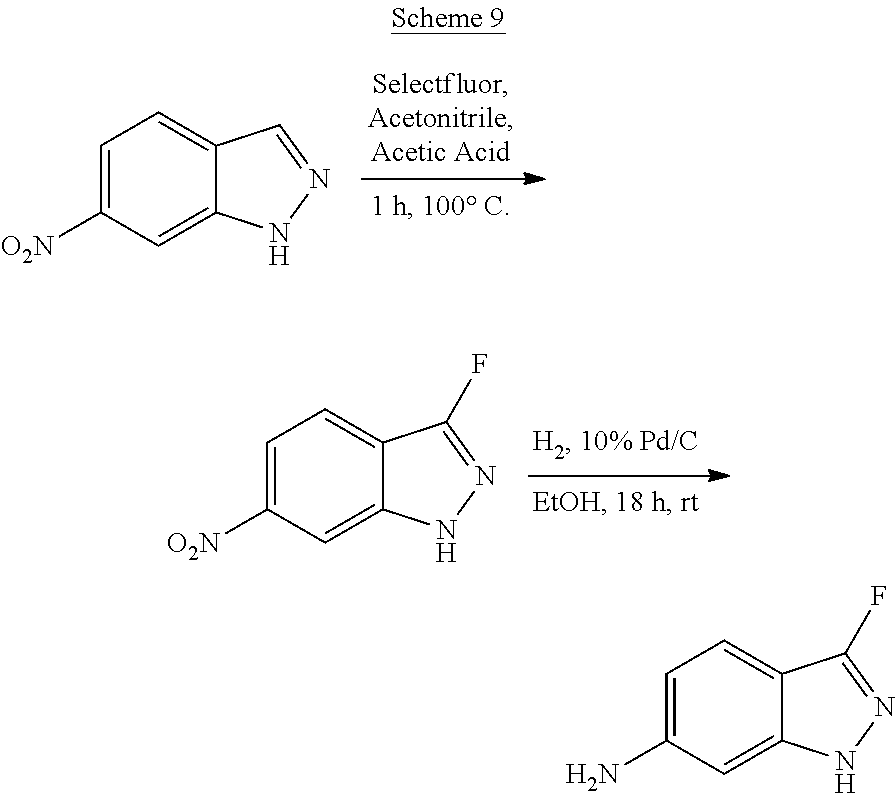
C1=C([O2N])C=C2C(=C1)C=NN2.C1=C([O2N])C=C2C(=C1)C(F)=NN2.C1=C(N)C=C2C(=C1)C(F)=NN2
